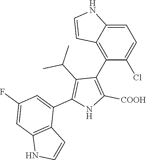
C1=C2C(=C(C3=C([COOH])NC(C4=CC(F)=CC5=C4C=CN5)=C3C(C)C)C(Cl)=C1)C=CN2
